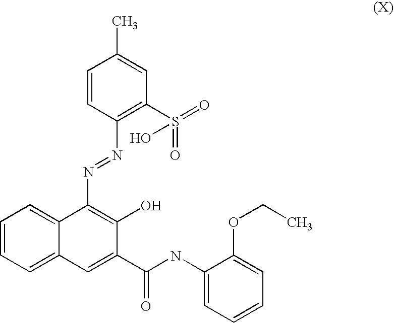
C1=CC=C2C(=C1)C(N=NC1=C(S(=O)(=O)O)C=C(C)C=C1)=C(O)C(C(NC1=CC=CC=C1OCC)=O)=C2
